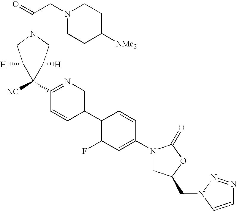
C1(N2CC(CN3N=NC=C3)OC2=O)=CC(F)=C(C2=CN=C(C3([NC])C4([H])C3([H])CN(C(=O)CN3CCC([NMe2])CC3)C4)C=C2)C=C1
